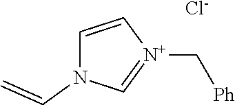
C1=C[N+](C[Ph])=CN1C=C.[Cl-]
